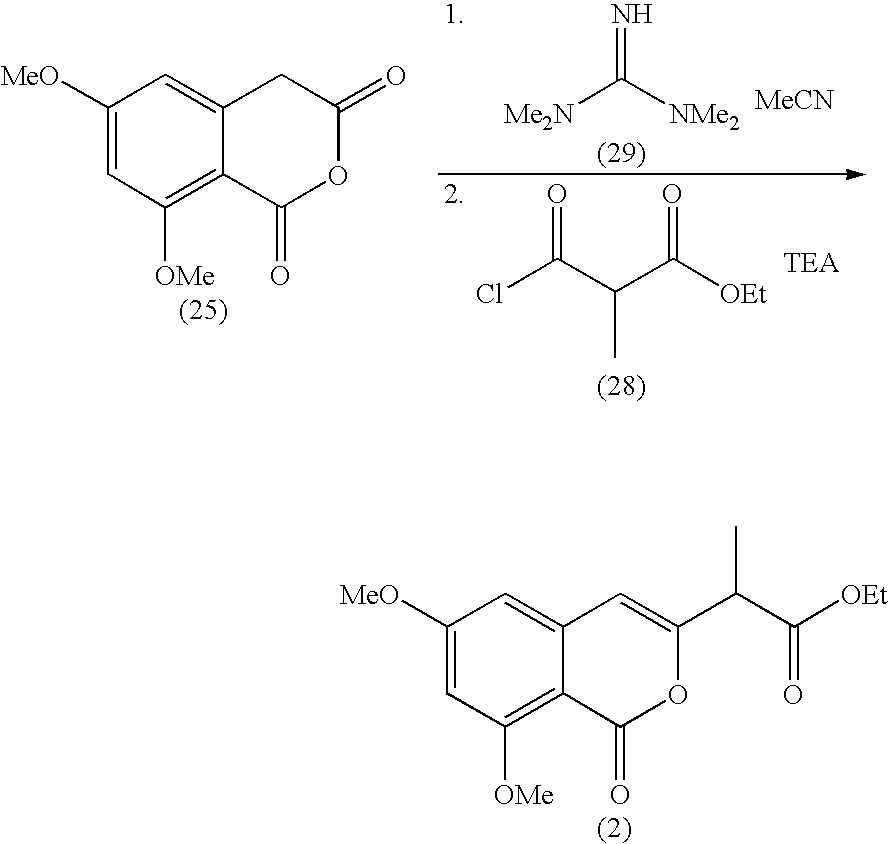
C1([MeO])=CC([OMe])=C2C(=C1)C=C(C(C([OEt])=O)C)OC2=O.ClC(C(C([OEt])=O)C)=O.C1([MeO])=CC([OMe])=C2C(=C1)CC(=O)OC2=O.N=C([NMe2])[Me2N].[MeCN]
